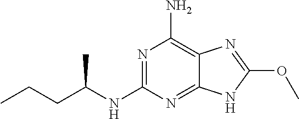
N1=C(NC(C)CCC)N=C2C(=C1N)N=C(OC)N2
